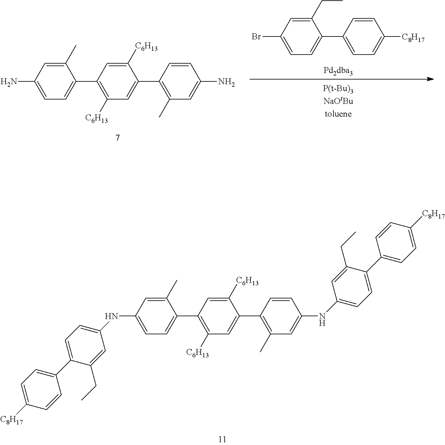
C1(N)=CC=C(C2=C([C6H13])C=C(C3=C(C)C=C(N)C=C3)C([C6H13])=C2)C(C)=C1.C1(Br)=CC=C(C2=CC=C([C8H17])C=C2)C(CC)=C1.C1(NC2=CC=C(C3=CC=C([C8H17])C=C3)C(CC)=C2)=CC=C(C2=C([C6H13])C=C(C3=C(C)C=C(NC4=CC=C(C5=CC=C([C8H17])C=C5)C(CC)=C4)C=C3)C([C6H13])=C2)C(C)=C1
